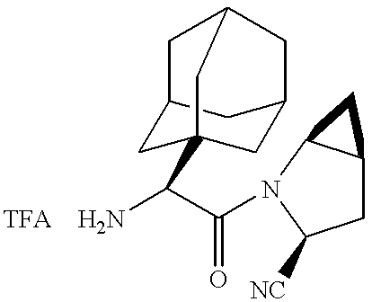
NC(C(N1C2C(CC1[NC])C2)=O)C12CC3CC(C1)CC(C3)C2.[TFA]
